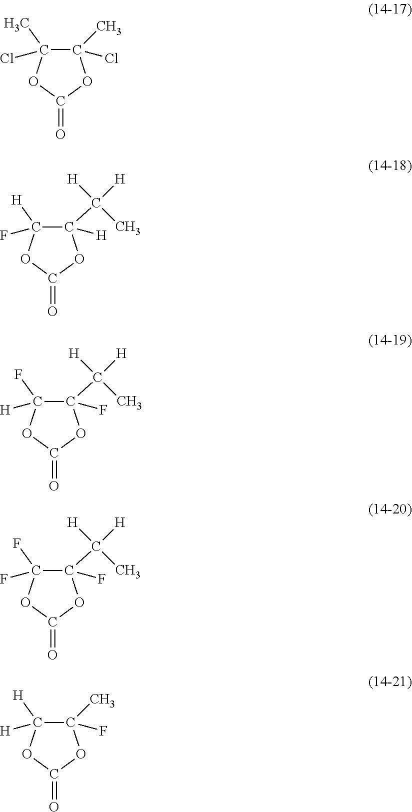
C1(Cl)(C)C(C)(Cl)OC(=O)O1.C1(C([H])([H])C)([H])C([H])(F)OC(=O)O1.C1(C([H])([H])C)(F)C(F)([H])OC(=O)O1.C1(C([H])([H])C)(F)C(F)(F)OC(=O)O1.C1(F)(C)C([H])([H])OC(=O)O1
